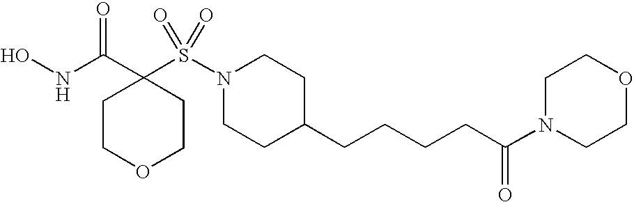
ONC(C1(S(N2CCC(CCCCC(N3CCOCC3)=O)CC2)(=O)=O)CCOCC1)=O
